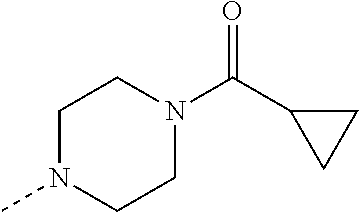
C1N(C)CCN(C(C2CC2)=O)C1
